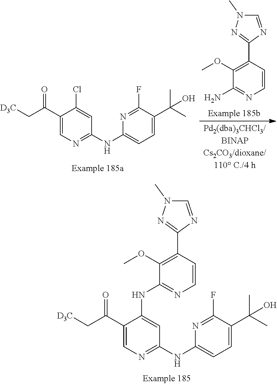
CN1C=NC(C2=C(OC)C(NC3=CC(NC4=CC=C(C(C)(O)C)C(F)=N4)=NC=C3C(C[D3C])=O)=NC=C2)=N1.N1(C)C=NC(C2=C(OC)C(N)=NC=C2)=N1.C1(F)=NC(NC2=NC=C(C(C[D3C])=O)C(Cl)=C2)=CC=C1C(C)(O)C
